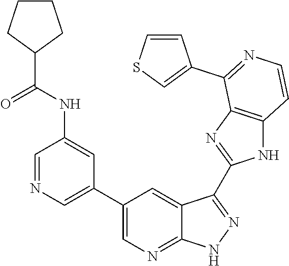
C1=NC=C(C2=CN=C3C(=C2)C(C2=NC4=C(N2)C=CN=C4C2=CSC=C2)=NN3)C=C1NC(C1CCCC1)=O
